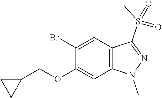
C1(Br)=CC2=C(C=C1OCC1CC1)N(C)N=C2S(C)(=O)=O
